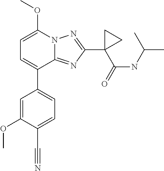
C1=C(OC)N2C(=NC(C3(C(NC(C)C)=O)CC3)=N2)C(C2=CC=C(C#N)C(OC)=C2)=C1
